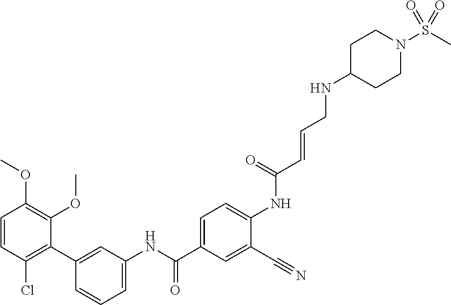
C1=CC(Cl)=C(C2=CC(NC(C3=CC=C(NC(C=CCNC4CCN(S(C)(=O)=O)CC4)=O)C(C#N)=C3)=O)=CC=C2)C(OC)=C1OC
